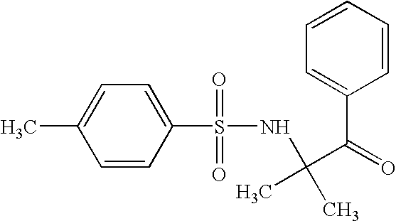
C1=CC(S(=O)(=O)NC(C(=O)C2=CC=CC=C2)(C)C)=CC=C1C
